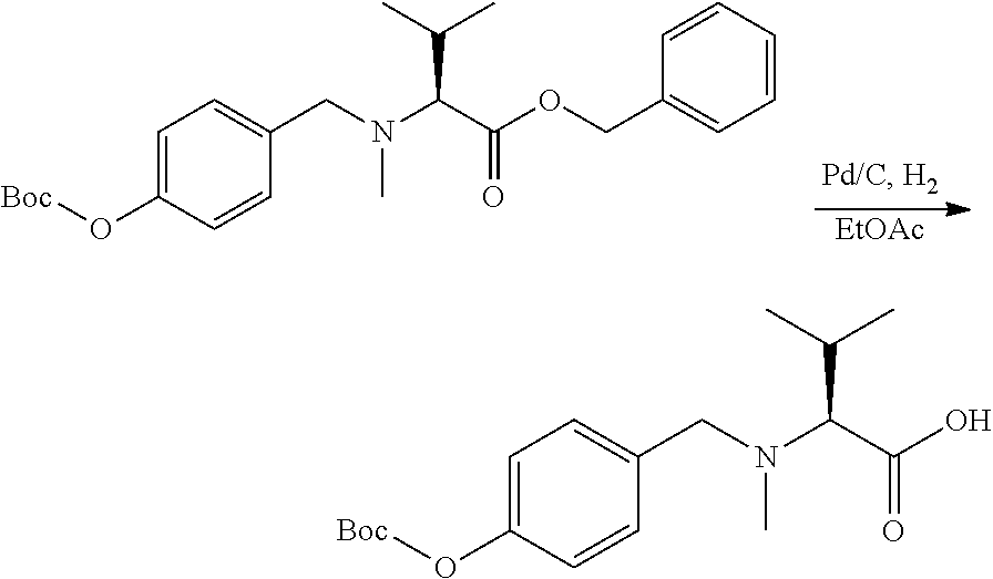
C1(CN(C(C(OCC2=CC=CC=C2)=O)C(C)C)C)=CC=C(O[Boc])C=C1.[EtOAc].C1(CN(C(C(O)=O)C(C)C)C)=CC=C(O[Boc])C=C1
